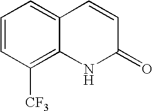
C1=CC([CF3])=C2C(=C1)C=CC(=O)N2
